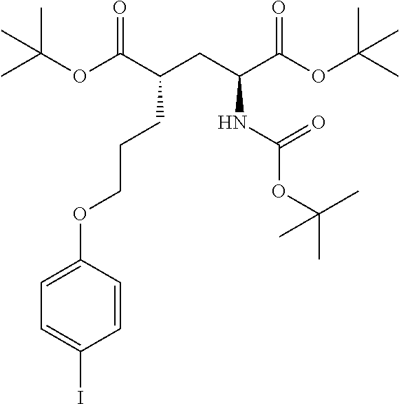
CC(OC(C(CC(C(OC(C)(C)C)=O)NC(OC(C)(C)C)=O)CCCOC1=CC=C(I)C=C1)=O)(C)C
